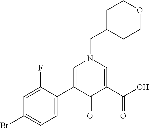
C1=C(F)C(C2=CN(CC3CCOCC3)C=C(C(=O)O)C2=O)=CC=C1Br
